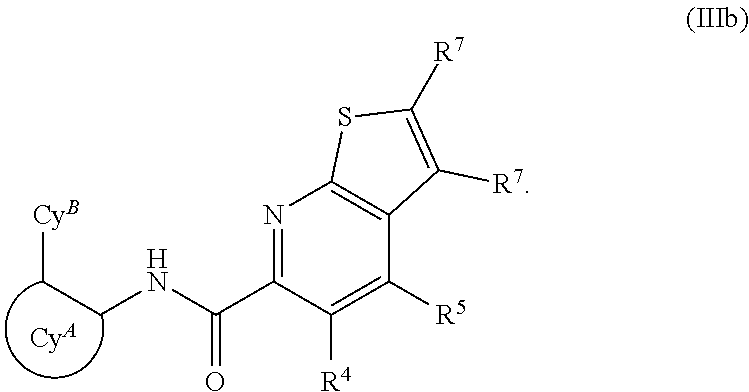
N1=C(C(NCC[CyB])=O)C([R4])=C([R5])C2=C1SC([R7])=C2[R7].[CyA]
